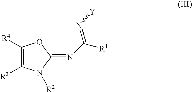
C1([R4])=C([R3])N([R2])C(=NC([R1])=N[Y])O1
